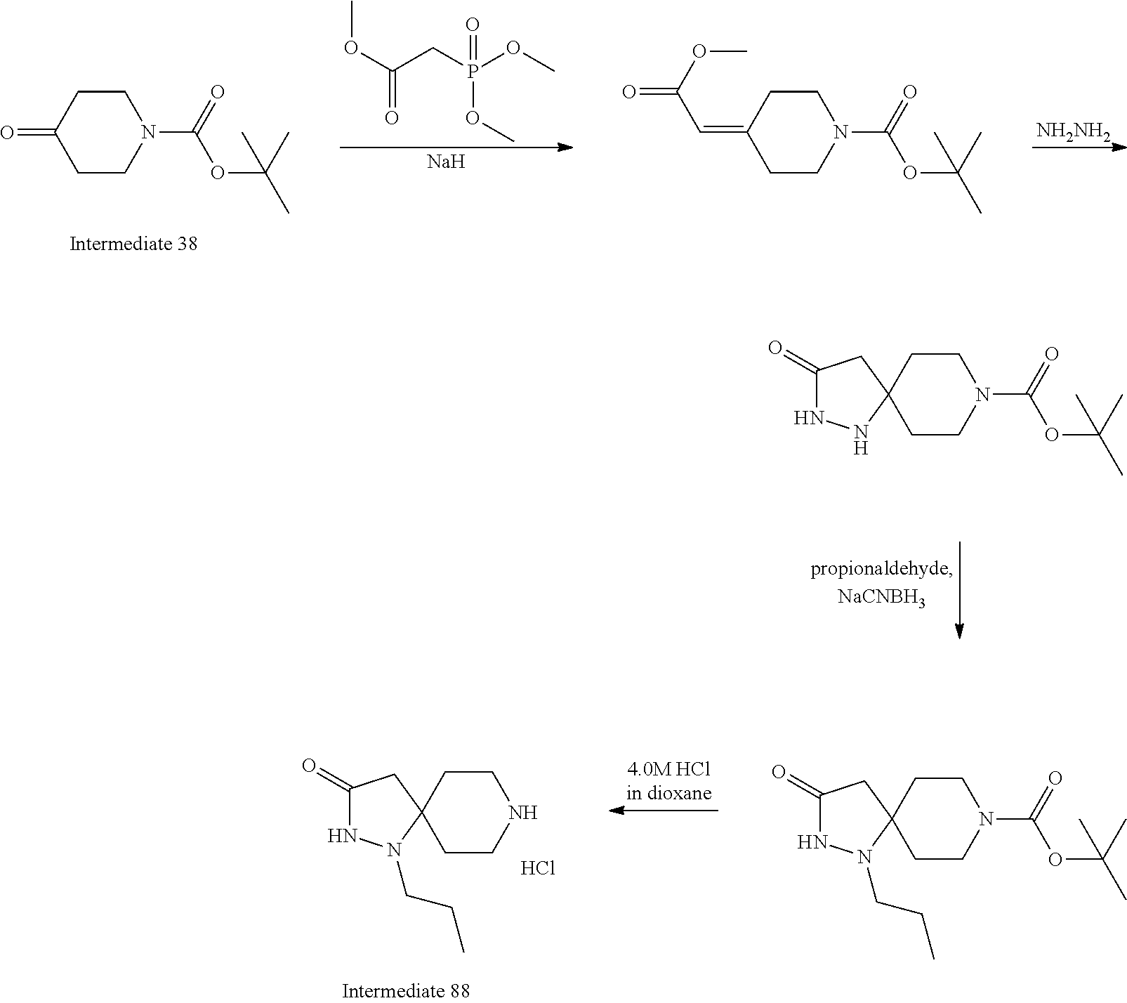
O=C1CCN(C(=O)OC(C)(C)C)CC1.COC(=O)CP(OC)(OC)=O.[Na].C(=C1CCN(C(=O)OC(C)(C)C)CC1)C(OC)=O.[NH2NH2].C12(CCN(C(=O)OC(C)(C)C)CC1)CC(=O)NN2.C12(CCNCC1)CC(=O)NN2CCC.Cl.C12(CCN(C(=O)OC(C)(C)C)CC1)CC(=O)NN2CCC
